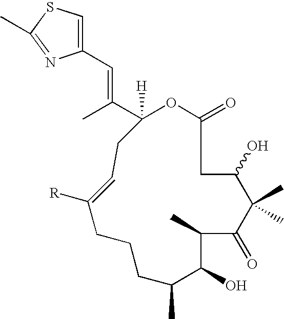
C1(C(=CC2=CSC(C)=N2)C)([H])OC(=O)CC(O)C(C)(C)C(=O)C(C)C(O)C(C)CCCC([R])=CC1
